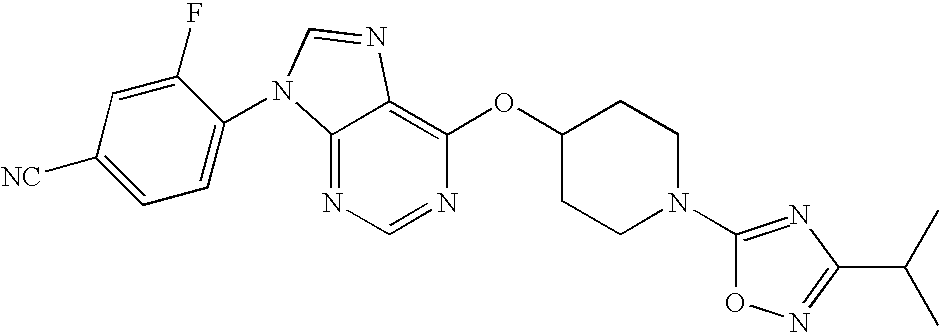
C12=NC=NC(OC3CCN(C4=NC(C(C)C)=NO4)CC3)=C1N=CN2C1=CC=C([NC])C=C1F
